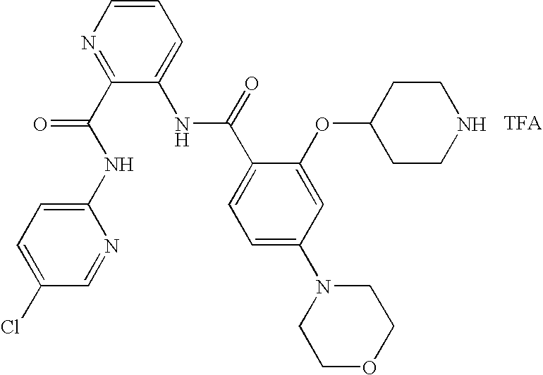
C(C1=CC=C(N2CCOCC2)C=C1OC1CCNCC1)(=O)NC1=CC=CN=C1C(NC1=CC=C(Cl)C=N1)=O
